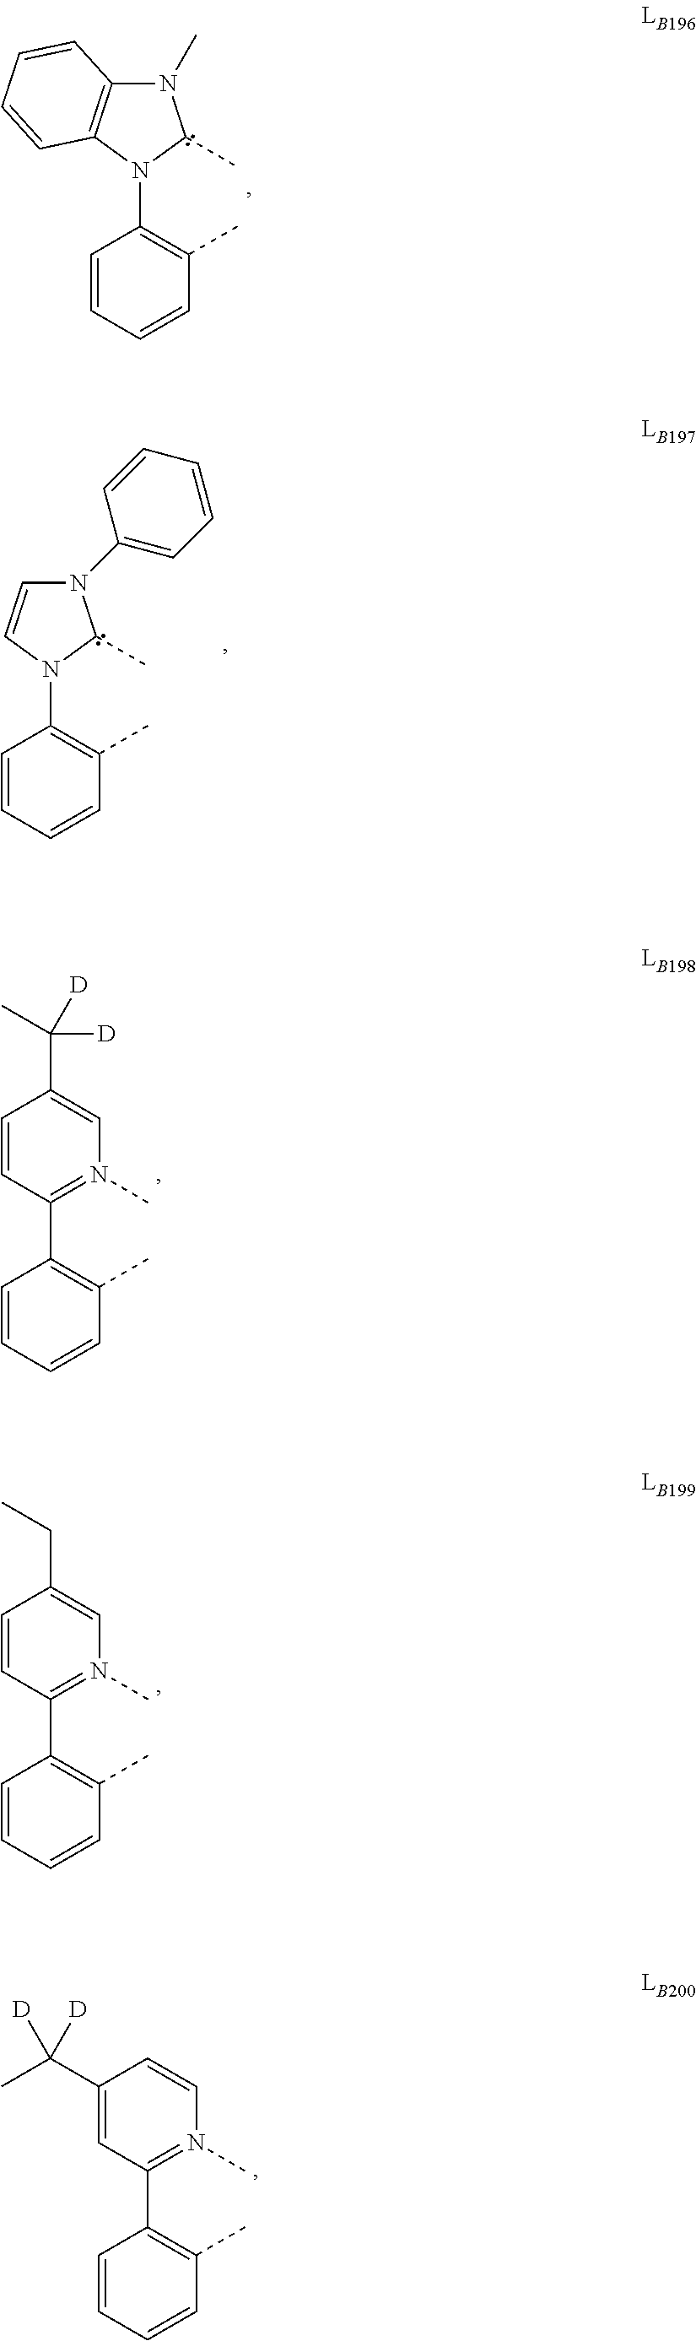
C1=CC=CC(C)=C1N1C2=C(N(C)C1C)C=CC=C2.C1=CC=CC(C)=C1N1C=CN(C2=CC=CC=C2)C1C.C1=CC=CC(C)=C1C1=N(C)C=C(C(C)([D])[D])C=C1.C1=CC=CC(C)=C1C1=N(C)C=C(CC)C=C1.C1=CC=CC(C)=C1C1=N(C)C=CC(C(C)([D])[D])=C1
